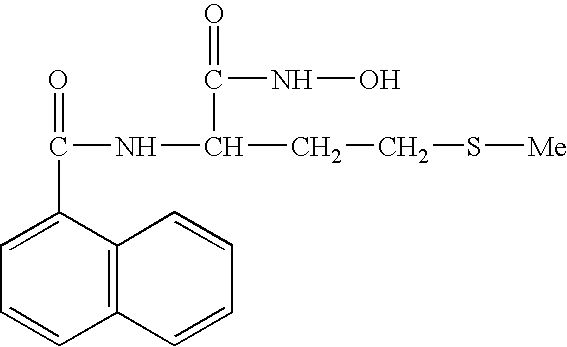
N(C(C(CCS[Me])NC(=O)C1=CC=CC2=C1C=CC=C2)=O)O
